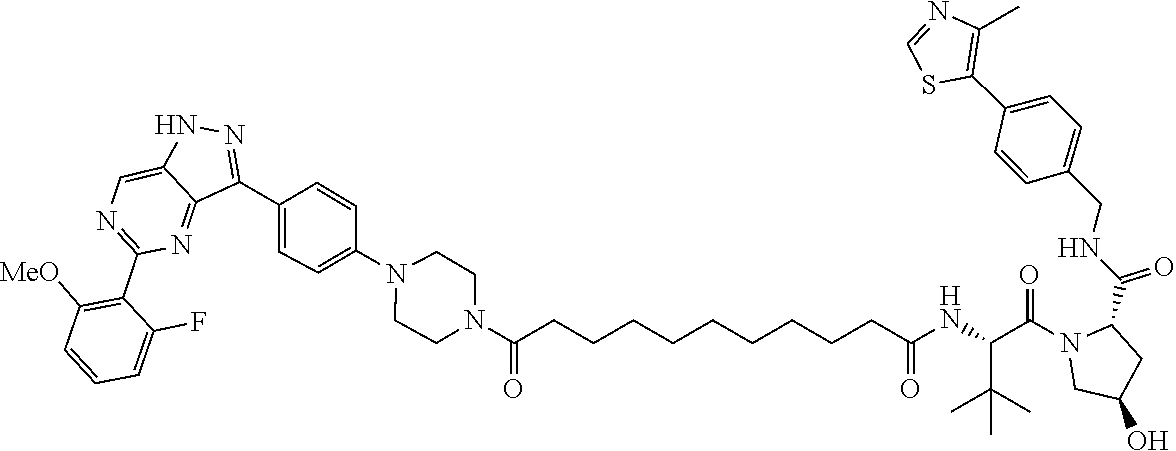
C1=NC(C)=C(C2=CC=C(CNC(C3N(C(C(NC(CCCCCCCCCC(N4CCN(C5=CC=C(C6=NNC7=CN=C(C8=C([MeO])C=CC=C8F)N=C76)C=C5)CC4)=O)=O)C(C)(C)C)=O)CC(O)C3)=O)C=C2)S1
